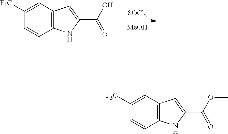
[SOCl2].[MeOH].C1=CC2=C(C=C1[F3C])C=C(C(=O)O)N2.C1=CC2=C(C=C1[F3C])C=C(C(=O)OC)N2
